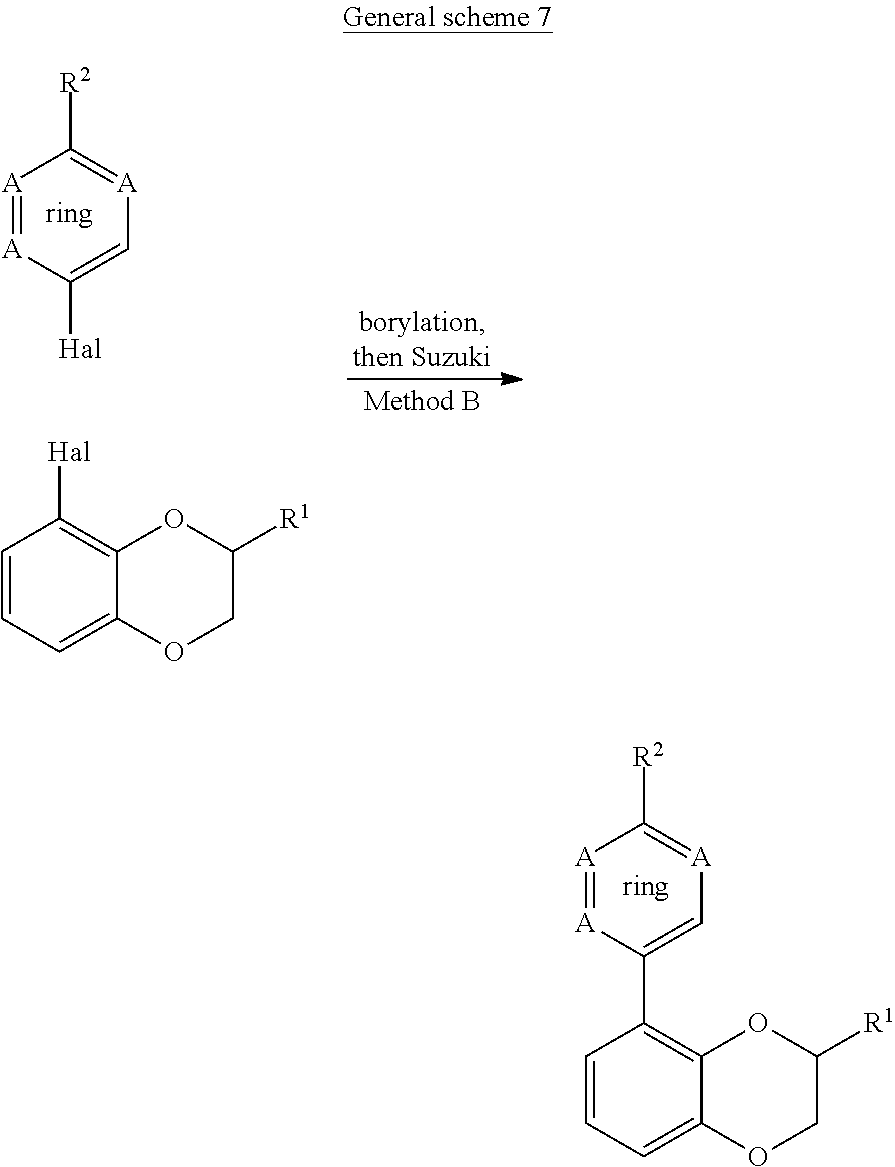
C1=CC=C2C(=C1C1=C[A]=C([R2])[A]=[A]1)OC([R1])CO2.[A]1=[A]C([Hal])=C[A]=C1[R2].C1=CC=C2C(=C1[Hal])OC([R1])CO2
